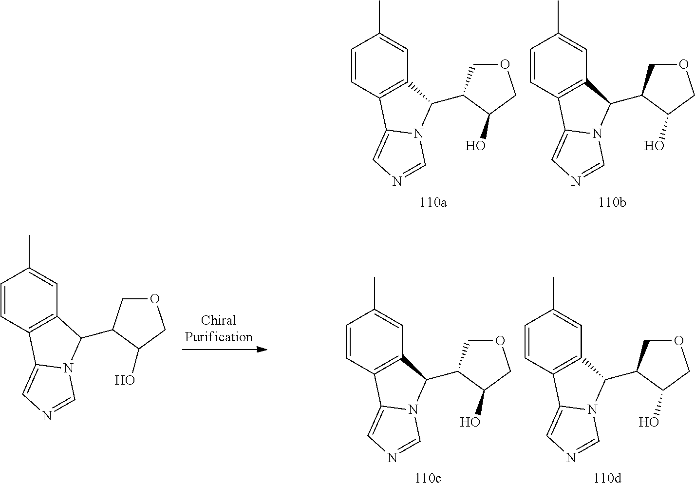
C1=CC2=C(C=C1C)C(C1COCC1O)N1C2=CN=C1.C1=CC2=C(C=C1C)C(C1COCC1O)N1C2=CN=C1.C1=CC2=C(C=C1C)C(C1COCC1O)N1C2=CN=C1.C1=CC2=C(C=C1C)C(C1COCC1O)N1C2=CN=C1.C1=CC2=C(C=C1C)C(C1COCC1O)N1C2=CN=C1
